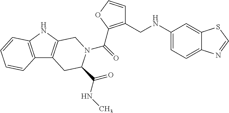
C(=O)(N1C(C(=O)NC)CC2=C(NC3=C2C=CC=C3)C1)C1=C(CNC2=CC=C3C(=C2)SC=N3)C=CO1
